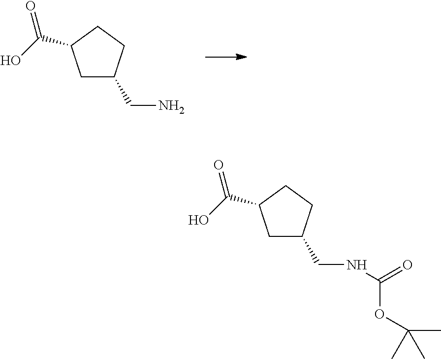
C1C(CN)CCC1C(O)=O.C1C(CNC(=O)OC(C)(C)C)CCC1C(O)=O
